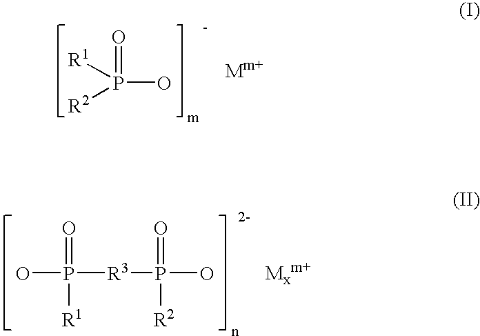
P(O)(=O)([R2])[R1].O=P(O)([R1])[R3]P(=O)(O)[R2]
